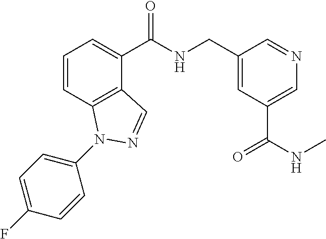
C1=CC2=C(C(C(NCC3=CC(C(NC)=O)=CN=C3)=O)=C1)C=NN2C1=CC=C(F)C=C1
